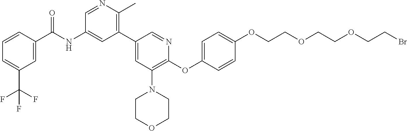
C1=CC(C(NC2=CC(C3=CC(N4CCOCC4)=C(OC4=CC=C(OCCOCCOCCBr)C=C4)N=C3)=C(C)N=C2)=O)=CC(C(F)(F)F)=C1
